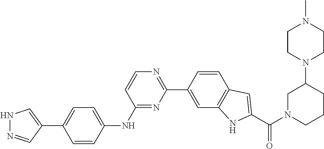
N1N=CC(C2=CC=C(NC3=NC(C4=CC5=C(C=C4)C=C(C(N4CCCC(N6CCN(C)CC6)C4)=O)N5)=NC=C3)C=C2)=C1
